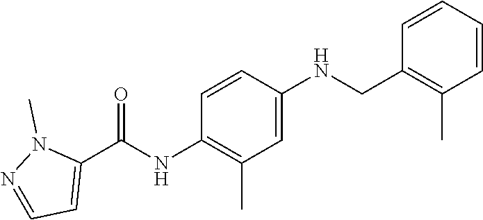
C1=CC=CC(CNC2=CC(C)=C(NC(C3=CC=NN3C)=O)C=C2)=C1C
